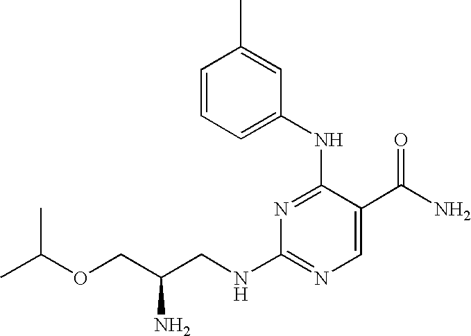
N1=C(NC2=CC=CC(C)=C2)C(C(N)=O)=CN=C1NCC(COC(C)C)N
